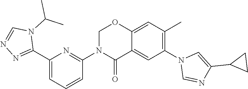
C12=CC(C)=C(N3C=NC(C4CC4)=C3)C=C1C(=O)N(C1=NC(C3=NN=CN3C(C)C)=CC=C1)CO2
